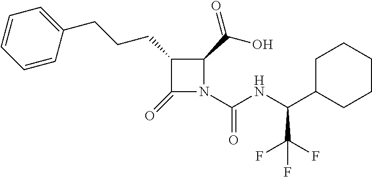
C1(CCCC2=CC=CC=C2)C(=O)N(C(NC(C2CCCCC2)C(F)(F)F)=O)C1C(=O)O
